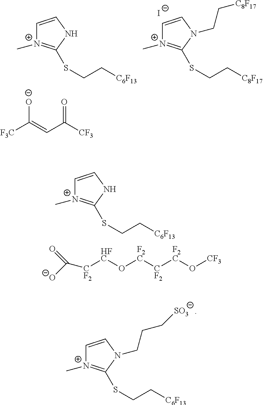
C1=CNC(SCC[C6F13])=[N+]1C.C1=CN(CC[C8F17])C(SCC[C8F17])=[N+]1C.[I-].O=C([CF3])C=C([F3C])[O-].C1=CNC(SCC[C6F13])=[N+]1C.[O-]C([CF2][HFC]O[F2C][CF2][F2C]O[CF3])=O.C1=CN(CCC[SO3])C(SCC[C6F13])=[N+]1C
